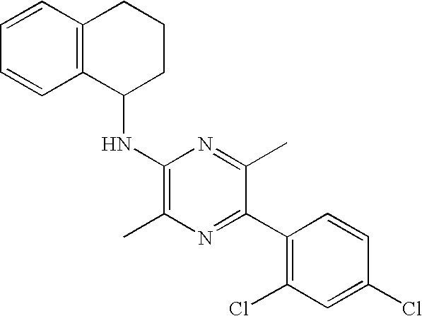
C1=CC2=C(C=C1)C(NC1=C(C)N=C(C3=C(Cl)C=C(Cl)C=C3)C(C)=N1)CCC2
